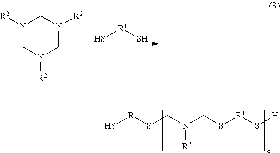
S[R1]SCN(CS[R1]S[H])[R2].S[R1]S.N1([R2])CN([R2])CN([R2])C1
